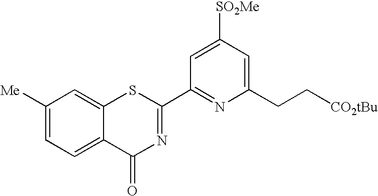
[SO2Me]C1=CC(C2=NC(=O)C3=CC=C([Me])C=C3S2)=NC(CC[CO2tBu])=C1
